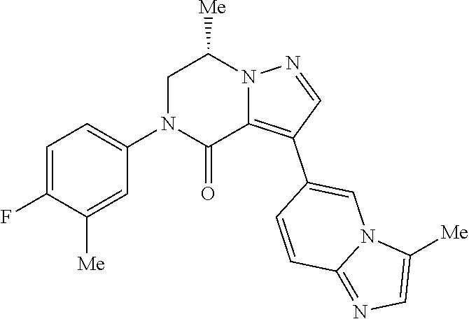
C1=CC(C2=C3C(=O)N(C4=CC=C(F)C([Me])=C4)CC([Me])N3N=C2)=CN2C1=NC=C2[Me]
